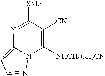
N1=C([SMe])C([CN])=C([NHCH2CH2CN])N2C1=CC=N2
